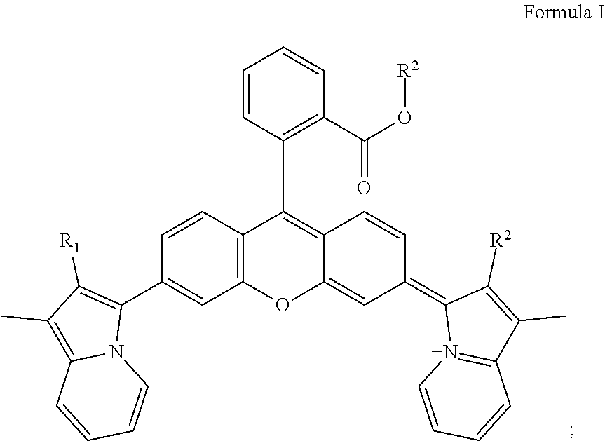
C12=C(OC3=CC(=C4[N+]5=C(C(C)=C4[R2])C=CC=C5)C=CC3=C1C1=C(C(O[R2])=O)C=CC=C1)C=C(C1=C([R1])C(C)=C3N1C=CC=C3)C=C2
